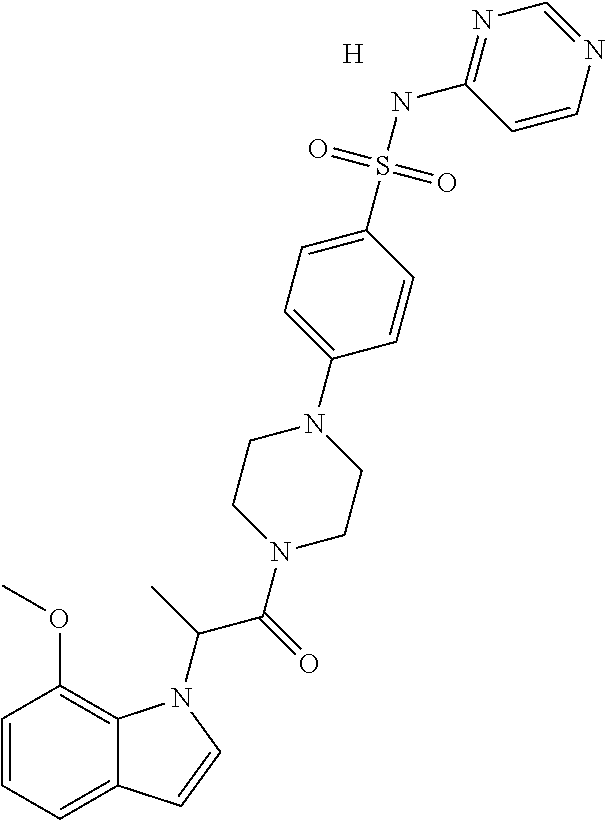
C1=CC=C2C(=C1OC)N(C(C)C(=O)N1CCN(C3=CC=C(S(NC4=NC=NC=C4)(=O)=O)C=C3)CC1)C=C2.[H]
